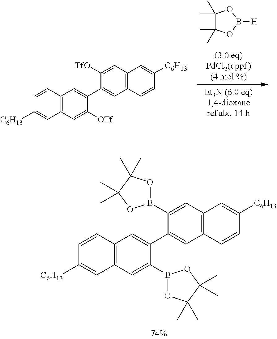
C12=C(C=C([OTf])C(C3=CC4=C(C=C3[TfO])C=C([C6H13])C=C4)=C1)C=C([C6H13])C=C2.C1(C)(C)C(C)(C)OB([H])O1.C12=C(C=C(B3OC(C)(C)C(C)(C)O3)C(C3=CC4=C(C=C3B3OC(C)(C)C(C)(C)O3)C=C([C6H13])C=C4)=C1)C=C([C6H13])C=C2
